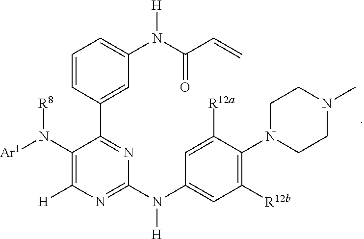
C1=C(N([H])C2=NC([H])=C(N([Ar1])[R8])C(C3=CC(N(C(C=C)=O)[H])=CC=C3)=N2)C=C([R12a])C(N2CCN(C)CC2)=C1[R12b]
